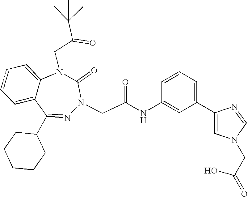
C1=CC=C2C(=C1)N(CC(=O)C(C)(C)C)C(=O)N(CC(NC1=CC(C3=CN(CC(O)=O)C=N3)=CC=C1)=O)N=C2C1CCCCC1
